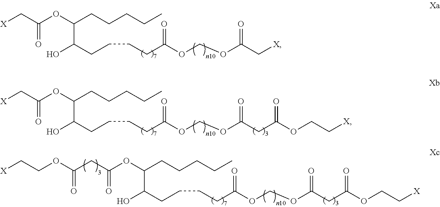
[X]CC(OC(CCCCC)C(CCCCC(OCOC(C[X])=O)=O)O)=O.[X]CC(OC(CCCCC)C(CCCCC(OCOC(CC(OCC[X])=O)=O)=O)O)=O.C(CC(OC(CCCCC)C(CCCCC(OCOC(CC(OCC[X])=O)=O)=O)O)=O)(OCC[X])=O
